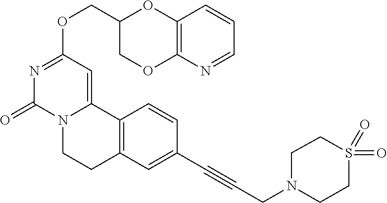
C(OC1=NC(=O)N2C(=C1)C1=C(CC2)C=C(C#CCN2CCS(=O)(=O)CC2)C=C1)C1COC2=C(O1)C=CC=N2
